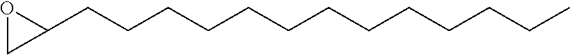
O1CC1CCCCCCCCCCCCC
